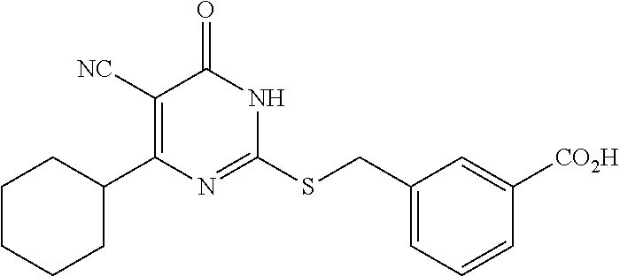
C1C(C2=C([NC])C(=O)NC(SCC3=CC=CC([CO2H])=C3)=N2)CCCC1
